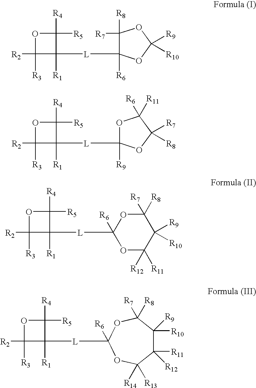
O1C([R3])([R2])C([R1])([L]C2([R6])C([R7])([R8])OC([R9])([R10])O2)C1([R4])[R5].O1C([R3])([R2])C([R1])([L]C2([R9])OC([R6])([R11])C([R7])([R8])O2)C1([R4])[R5].O1C([R3])([R2])C([R1])([L]C2([R6])OC([R11])([R12])C([R9])([R10])C([R8])([R7])O2)C1([R4])[R5].O1C([R3])([R2])C([R1])([L]C2([R6])OC([R7])([R8])C([R9])([R10])C([R11])([R12])C([R13])([R14])O2)C1([R4])[R5]
